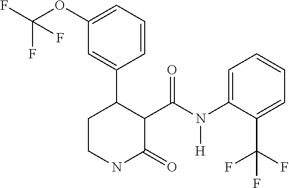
C1(OC(F)(F)F)=CC=CC(C2CCNC(=O)C2C(N(C2=CC=CC=C2C(F)(F)F)[H])=O)=C1
